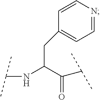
C(C(C(C(C)C)=O)NC(C)C)C1=CC=NC=C1
